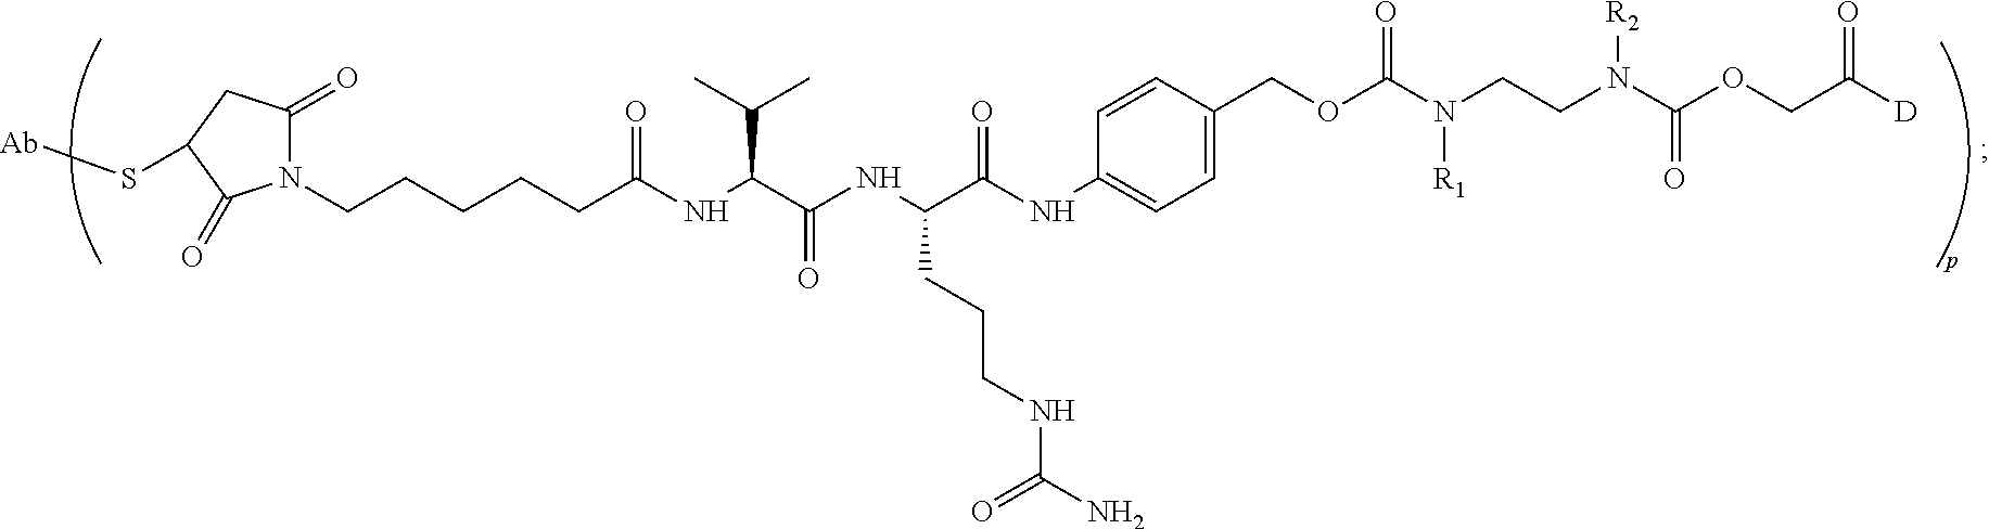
N1(CCCCCC(NC(C(NC(C(NC2=CC=C(COC(N(CCN(C(OCC([D])=O)=O)[R2])[R1])=O)C=C2)=O)CCCNC(N)=O)=O)C(C)C)=O)C(=O)CC(S[Ab])C1=O
